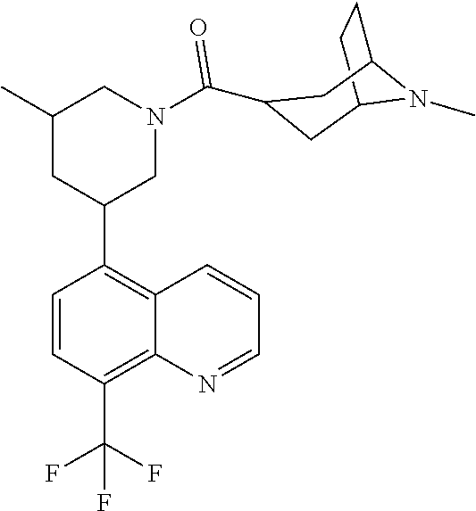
C1=CC(C(F)(F)F)=C2C(=C1C1CN(C(=O)C3CC4N(C)C(CC4)C3)CC(C)C1)C=CC=N2
